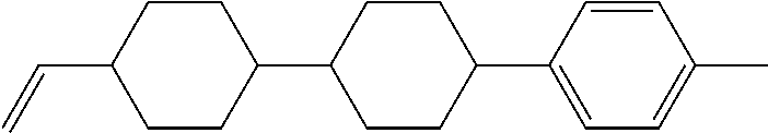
C1CC(C2CCC(C3=CC=C(C)C=C3)CC2)CCC1C=C
